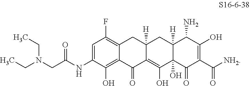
C1(NC(CN(CC)CC)=O)=CC(F)=C2CC3([H])CC4([H])C(N)C(O)=C(C(=O)[NH2])C(=O)C4(O)C(O)=C3C(=O)C2=C1O
